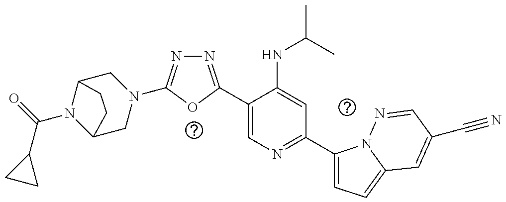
C1(C2=NN=C(N3CC4N(C(C5CC5)=O)C(C3)CC4)O2)=CN=C(C2=CC=C3N2N=CC(C#N)=C3)C=C1NC(C)C
